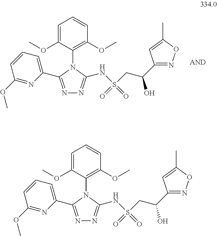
N1=C(C2=CC=CC(OC)=N2)N(C2=C(OC)C=CC=C2OC)C(NS(CC(C2=NOC(C)=C2)O)(=O)=O)=N1.N1=C(C2=CC=CC(OC)=N2)N(C2=C(OC)C=CC=C2OC)C(NS(CC(C2=NOC(C)=C2)O)(=O)=O)=N1
